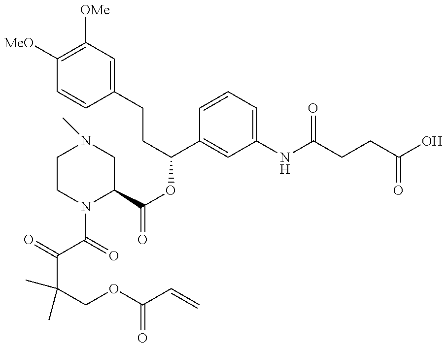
C(C(COC(C=C)=O)(C)C)(C(=O)N1C(C(OC(C2=CC(NC(CCC(O)=O)=O)=CC=C2)CCC2=CC([OMe])=C([MeO])C=C2)=O)CN(C)CC1)=O
